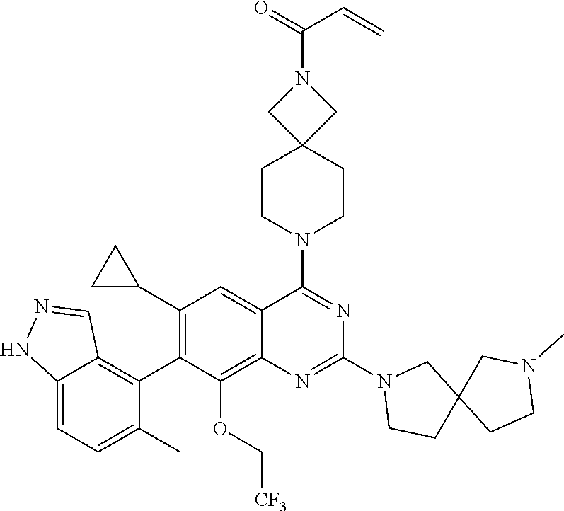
C12=CC=C(C)C(C3=C(C4CC4)C=C4C(=C3OC[CF3])N=C(N3CCC5(C3)CCN(C)C5)N=C4N3CCC4(CC3)CN(C(=O)C=C)C4)=C1C=NN2
